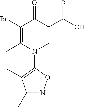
C1(Br)=C(C)N(C2=C(C)C(C)=NO2)C=C(C(O)=O)C1=O
